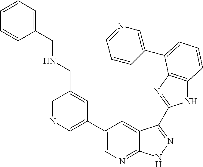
C1(C2=CN=C3C(=C2)C(C2=NC4=C(N2)C=CC=C4C2=CN=CC=C2)=NN3)=CN=CC(CNCC2=CC=CC=C2)=C1
